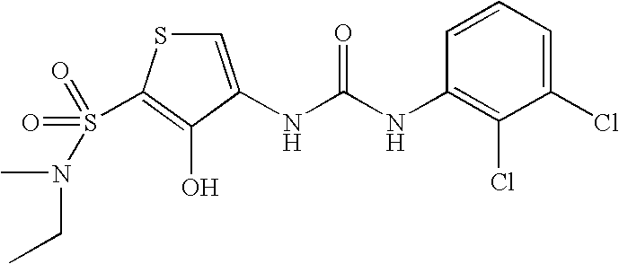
C1=C(NC(NC2=C(Cl)C(Cl)=CC=C2)=O)C(O)=C(S(N(C)CC)(=O)=O)S1
